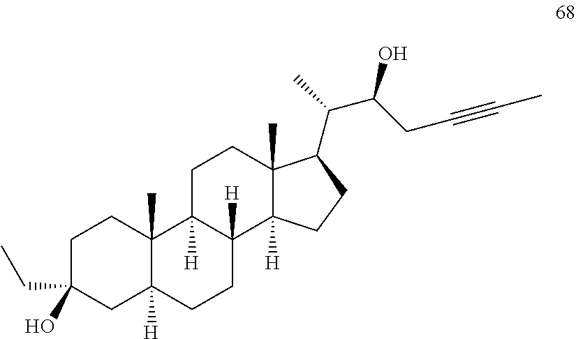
C1C(CC)(O)CC2([H])C(C)(C1)C1([H])C([H])(CC2)C2([H])C(C)(CC1)C(C(C)C(CC#CC)O)CC2
